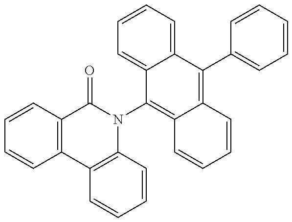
C1=CC2=C(C=C1)C1=C(N(C3=C4C(=C(C5=CC=CC=C5)C5=CC=CC=C35)C=CC=C4)C2=O)C=CC=C1
